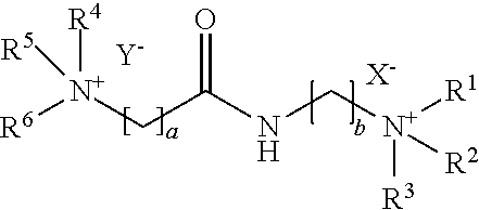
[R6][N+](CC(NC[N+]([R2])([R3])[R1])=O)([R5])[R4].[Y].[X-]
